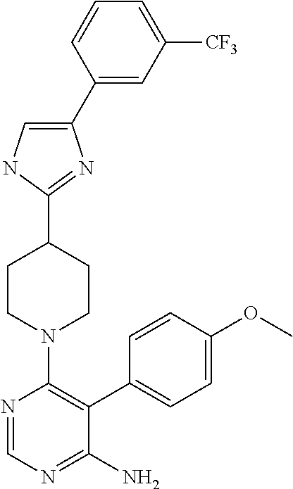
C1=C([CF3])C=C(C2=CNC(C3CCN(C4=C(C5=CC=C(OC)C=C5)C(N)=NC=N4)CC3)=N2)C=C1
